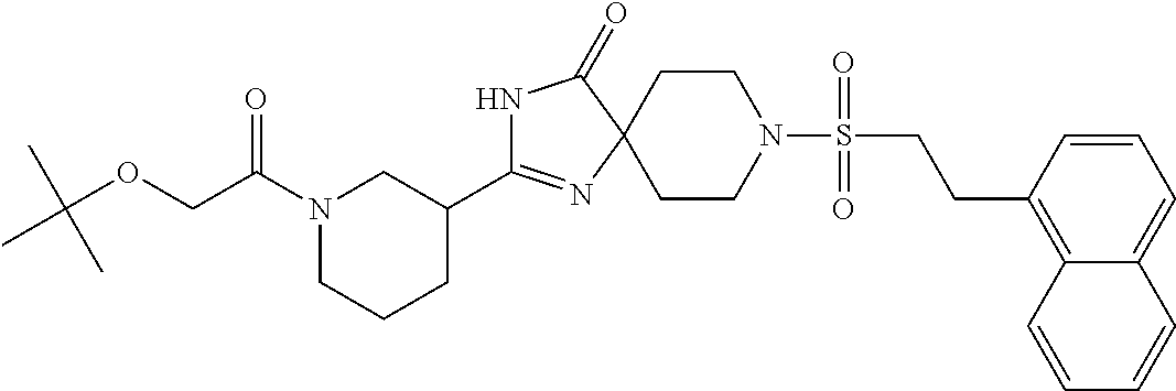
C1CN(S(=O)(=O)CCC2=C3C(=CC=C2)C=CC=C3)CCC12N=C(C1CN(C(COC(C)(C)C)=O)CCC1)NC2=O
